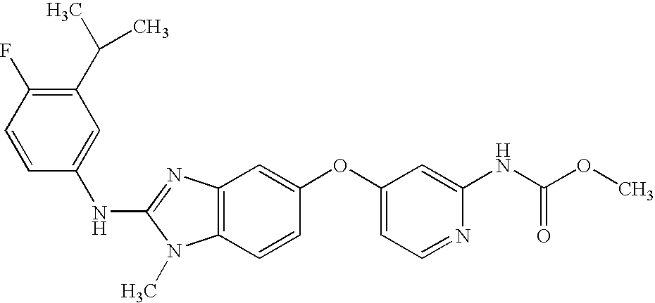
C1(C(C)C)=C(F)C=CC(NC2=NC3=C(N2C)C=CC(OC2=CC=NC(NC(OC)=O)=C2)=C3)=C1
